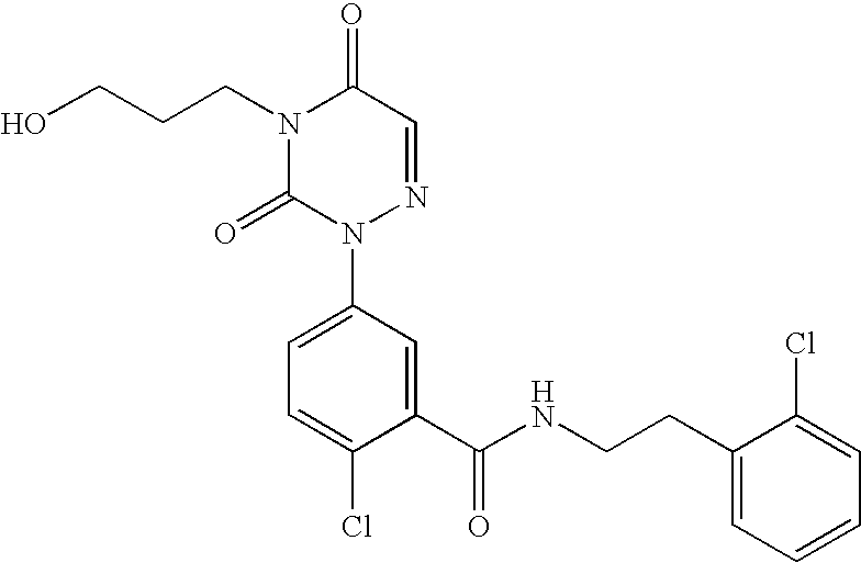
N1(CCCO)C(=O)N(C2=CC=C(Cl)C(C(NCCC3=CC=CC=C3Cl)=O)=C2)N=CC1=O
